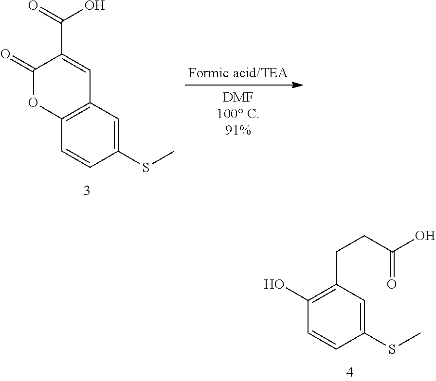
C1(SC)=CC2=C(C=C1)OC(=O)C(C(=O)O)=C2.C1(SC)=CC(CCC(O)=O)=C(O)C=C1
